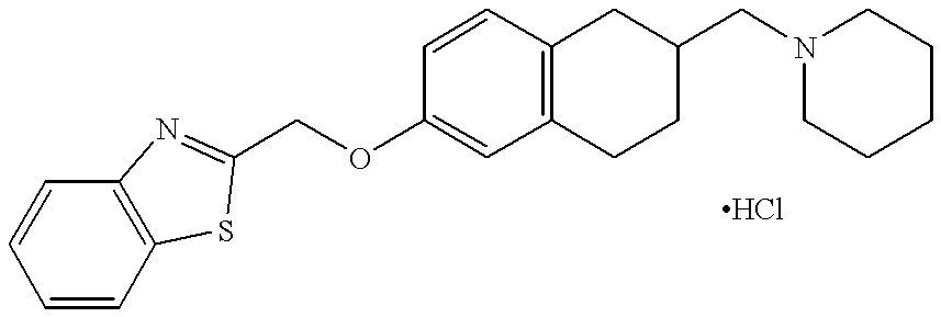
C1=CC=CC2=C1N=C(COC1=CC3=C(C=C1)CC(CN1CCCCC1)CC3)S2
